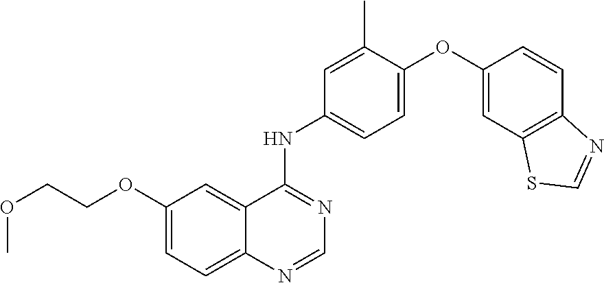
C(COC1=CC=C2C(=C1)C(NC1=CC=C(OC3=CC4=C(C=C3)N=CS4)C(C)=C1)=NC=N2)OC
